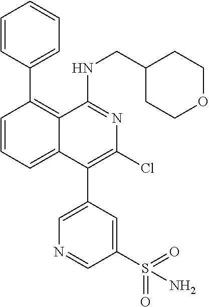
C1=CC(C2=C3C(=CC=C2)C(C2=CN=CC(S(=O)(=O)N)=C2)=C(Cl)N=C3NCC2CCOCC2)=CC=C1
